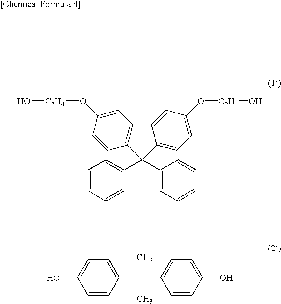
C1=CC=C2C3=C(C=CC=C3)C(C3=CC=C(O[C2H4]O)C=C3)(C3=CC=C(O[C2H4]O)C=C3)C2=C1.C1=CC(C(C)(C)C2=CC=C(O)C=C2)=CC=C1O
